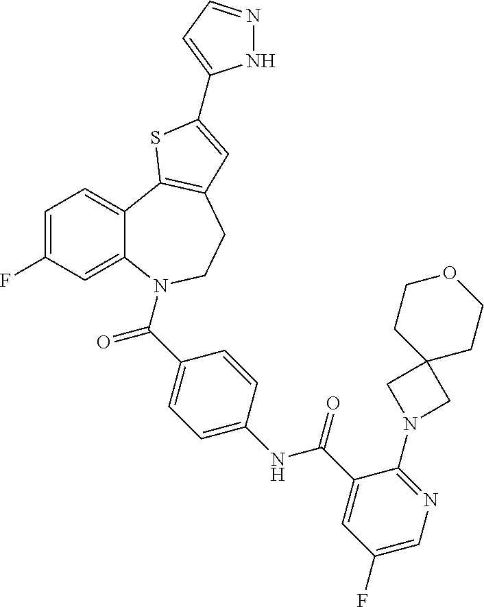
C1=C(F)C=C2C(=C1)C1=C(CCN2C(C2=CC=C(NC(C3=CC(F)=CN=C3N3CC4(C3)CCOCC4)=O)C=C2)=O)C=C(C2=CC=NN2)S1
